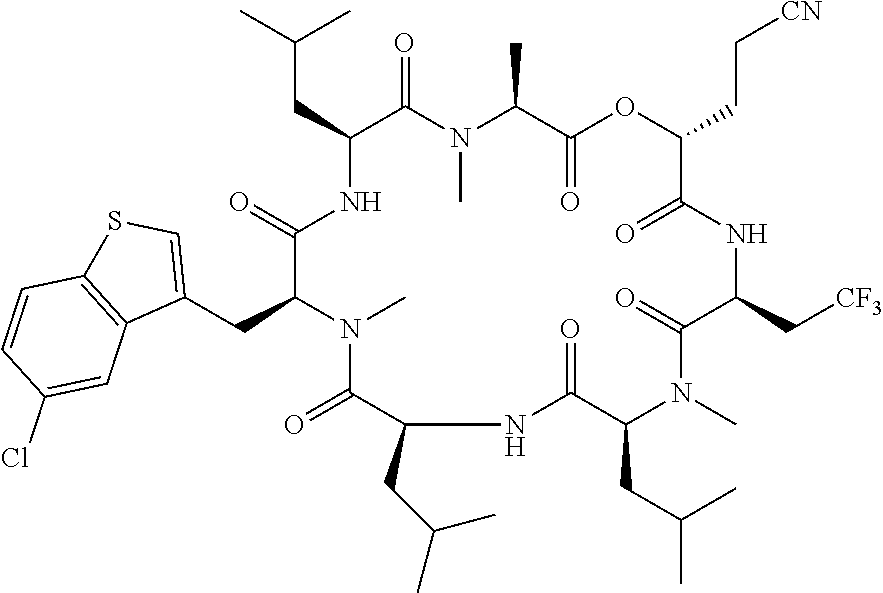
C(CC1C(=O)N(C)C(C)C(=O)OC(CC[CN])C(=O)NC(C[CF3])C(=O)N(C)C(CC(C)C)C(=O)NC(CC(C)C)C(=O)N(C)C(CC2=CSC3=C2C=C(Cl)C=C3)C(=O)N1)(C)C
